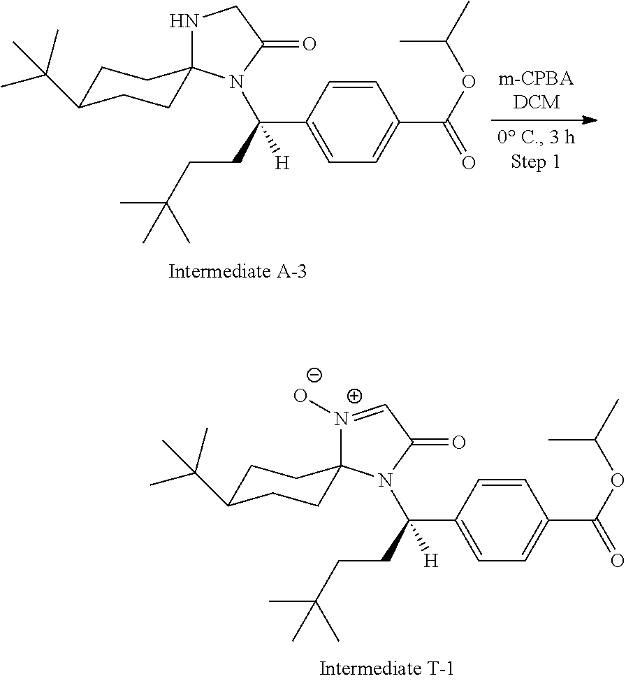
N1CC(=O)N(C(C2=CC=C(C(OC(C)C)=O)C=C2)([H])CCC(C)(C)C)C12CCC(C(C)(C)C)CC2.[N+]1([O-])=CC(=O)N(C(C2=CC=C(C(OC(C)C)=O)C=C2)([H])CCC(C)(C)C)C12CCC(C(C)(C)C)CC2
